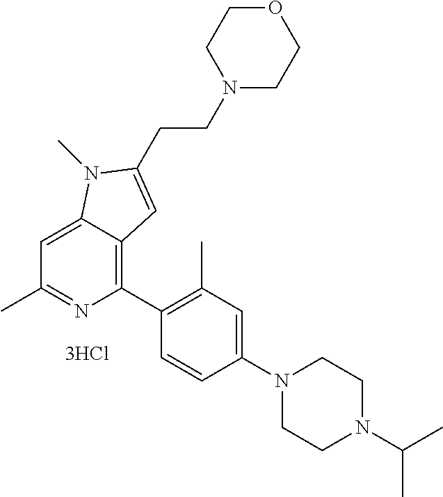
C1=C2C(=C(C3=C(C)C=C(N4CCN(C(C)C)CC4)C=C3)N=C1C)C=C(CCN1CCOCC1)N2C
